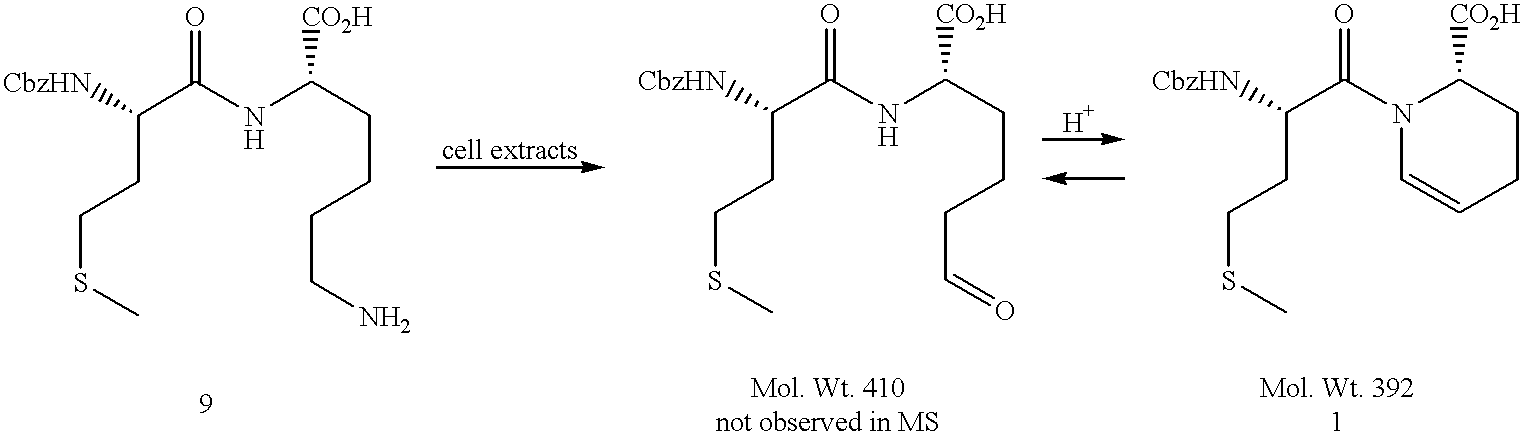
C(NC(CCCCN)[CO2H])(C(CCSC)[CbzHN])=O.C(NC(CCCC=O)[CO2H])(C(CCSC)[CbzHN])=O.C(N1C([CO2H])CCC=C1)(C(CCSC)[CbzHN])=O
